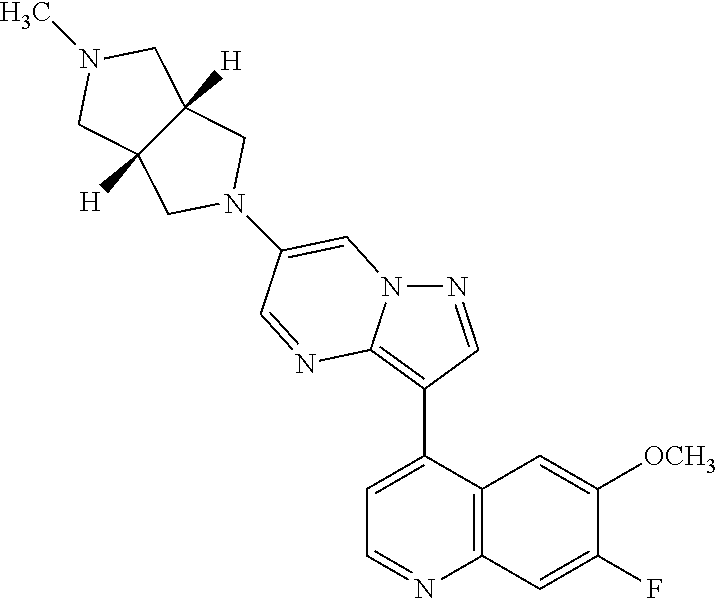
N1=CC(C2=CC=NC3=C2C=C([OCH3])C(F)=C3)=C2N1C=C(N1CC3([H])C([H])(C1)CN(C)C3)C=N2
